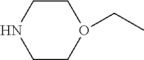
C1CO(CC)CCN1
